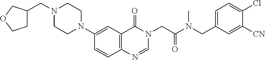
C1=CC2=C(C=C1N1CCN(CC3CCOC3)CC1)C(=O)N(CC(=O)N(CC1=CC=C(Cl)C([CN])=C1)C)C=N2
